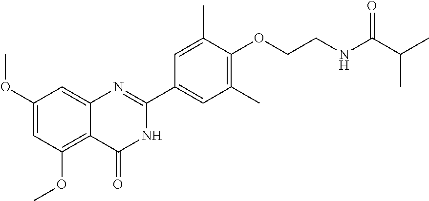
C1(OC)=CC(OC)=C2C(=C1)N=C(C1=CC(C)=C(OCCNC(C(C)C)=O)C(C)=C1)NC2=O
